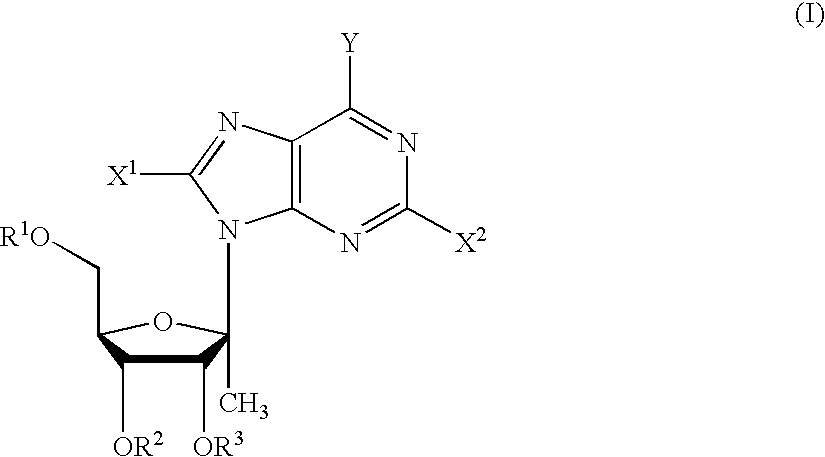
C1([OR3])C([OR2])C(C[R1O])OC1(N1C2=C(C([Y])=NC([X2])=N2)N=C1[X1])C
